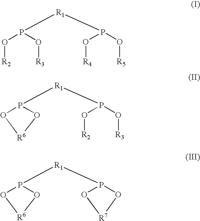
O(P(O[R3])[R1]P(O[R4])O[R5])[R2].O1P([R1]P(O[R2])O[R3])O[R6]1.O1P([R1]P2O[R7]O2)O[R6]1
